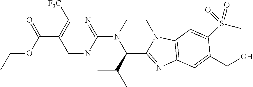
O=C(OCC)C1=C([F3C])N=C(N2C(C(C)C)C3=NC4=C(N3CC2)C=C(S(C)(=O)=O)C(CO)=C4)N=C1
